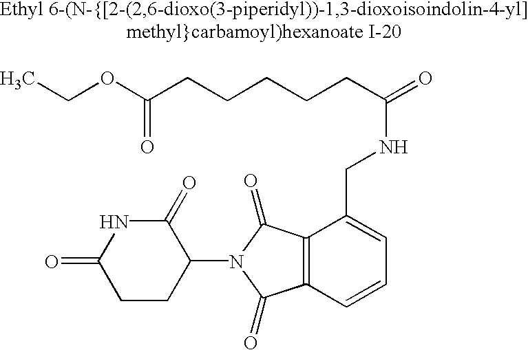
C1(=O)CCC(N2C(=O)C3=C(C2=O)C(CNC(CCCCCC(OCC)=O)=O)=CC=C3)C(=O)N1
